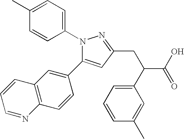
C1=CC(C)=CC(C(C(O)=O)CC2=NN(C3=CC=C(C)C=C3)C(C3=CC4=C(C=C3)N=CC=C4)=C2)=C1
